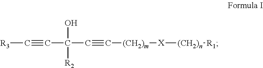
[R3]C#CC(C#C[(CH2)m][X][(CH2)n][R1])(O)[R2]
